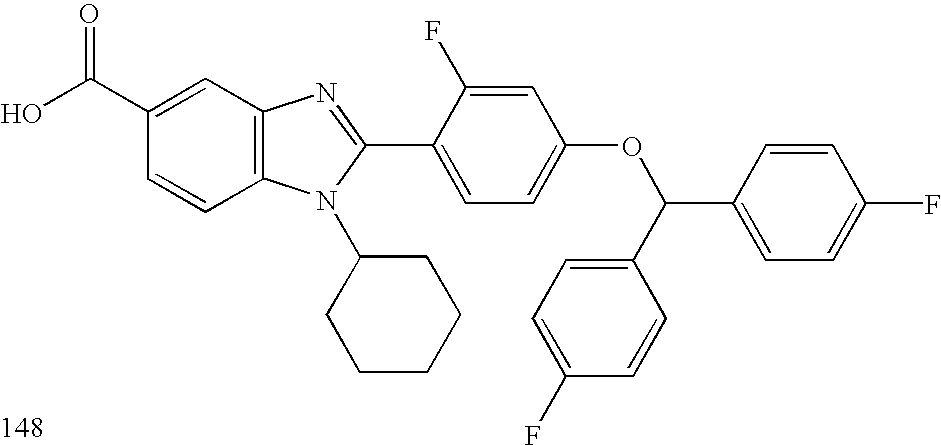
OC(C1=CC2=C(C=C1)N(C1CCCCC1)C(C1=CC=C(OC(C3=CC=C(F)C=C3)C3=CC=C(F)C=C3)C=C1F)=N2)=O
